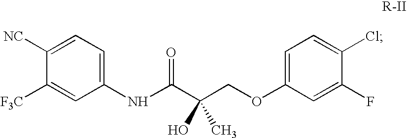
C1(NC(C(COC2=CC=C(Cl)C(F)=C2)(O)C)=O)=CC=C([NC])C([F3C])=C1
